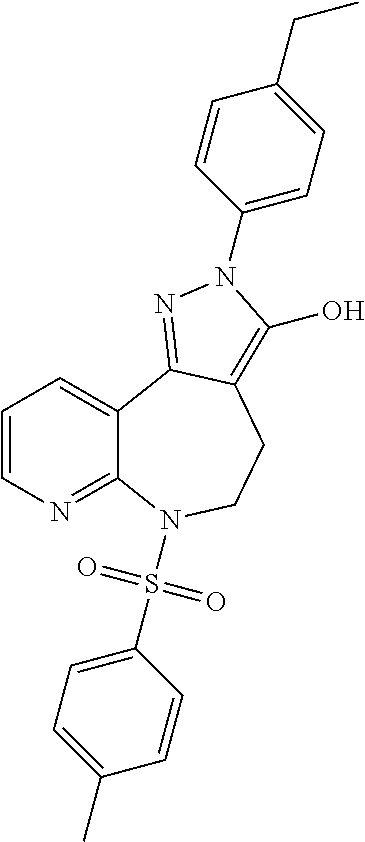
C1=CN=C2C(=C1)C1=NN(C3=CC=C(CC)C=C3)C(O)=C1CCN2S(C1=CC=C(C)C=C1)(=O)=O
